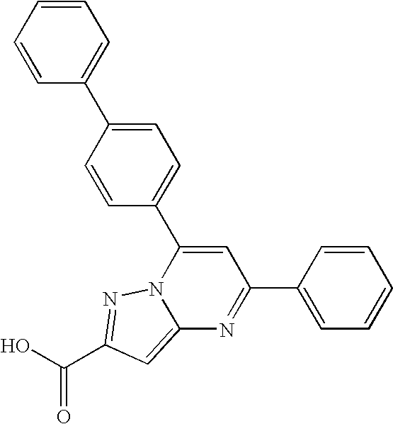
O=C(O)C1=NN2C(=C1)N=C(C1=CC=CC=C1)C=C2C1=CC=C(C2=CC=CC=C2)C=C1
